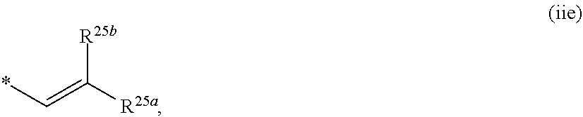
[R25b]C([R25a])=C*
